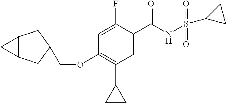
C1=C(F)C(C(NS(C2CC2)(=O)=O)=O)=CC(C2CC2)=C1OCC1CC2C(C1)C2
